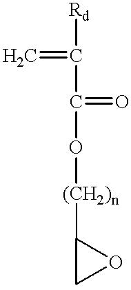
[Rd]C(=C)C(O[(CH2)n]C1CO1)=O
